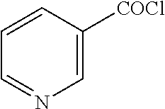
C1=C([COCl])C=CC=N1
